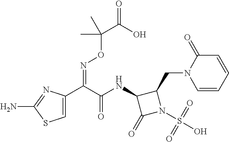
C1=C(C(C(NC2C(=O)N(S(O)(=O)=O)C2CN2C=CC=CC2=O)=O)=NOC(C(=O)O)(C)C)N=C(N)S1
